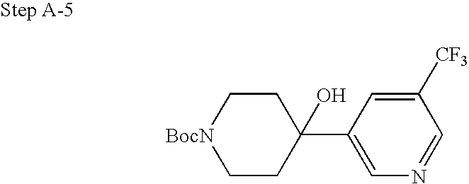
C1(C2(O)CC[BocN]CC2)=CN=CC([CF3])=C1
